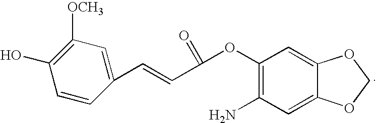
NC1=C(OC(C=CC2=CC([OCH3])=C(O)C=C2)=O)C=C2C(=C1)OCO2
